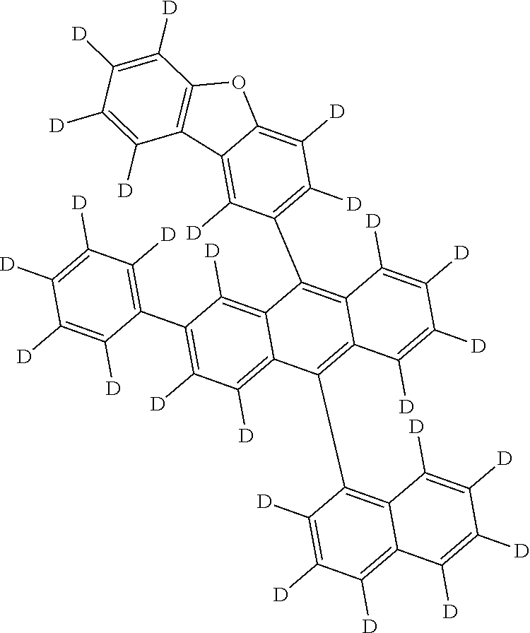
C12=C([D])C(C3=C([D])C([D])=C([D])C([D])=C3[D])=C([D])C([D])=C1C(C1=C3C(=C([D])C([D])=C1[D])C([D])=C([D])C([D])=C3[D])=C1C(=C2C2=C([D])C([D])=C3C(=C2[D])C2=C(O3)C([D])=C([D])C([D])=C2[D])C([D])=C([D])C([D])=C1[D]
